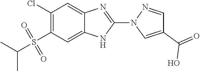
C1(Cl)=C(S(=O)(=O)C(C)C)C=C2C(=C1)N=C(N1C=C(C(=O)O)C=N1)N2
